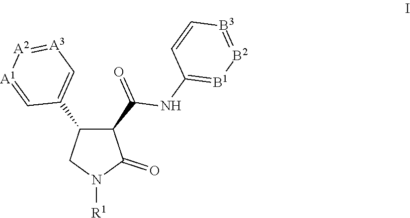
C1(C(NC2=[B1][B2]=[B3]C=C2)=O)C(C2=C[A3]=[A2][A1]=C2)CN([R1])C1=O
